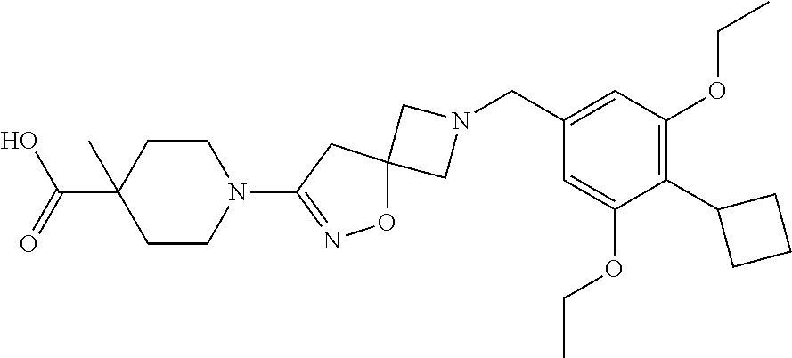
C1N(CC2=CC(OCC)=C(C3CCC3)C(OCC)=C2)CC12ON=C(N1CCC(C(O)=O)(C)CC1)C2
